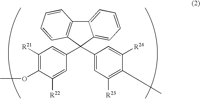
C12=CC=CC=C1C(C1=CC([R21])=C(OC)C([R22])=C1)(C1=CC([R23])=C(C)C([R24])=C1)C1=C2C=CC=C1
